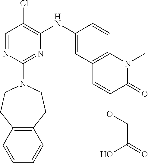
C1=NC(N2CCC3=C(CC2)C=CC=C3)=NC(NC2=CC3=C(C=C2)N(C)C(=O)C(OCC(=O)O)=C3)=C1Cl
